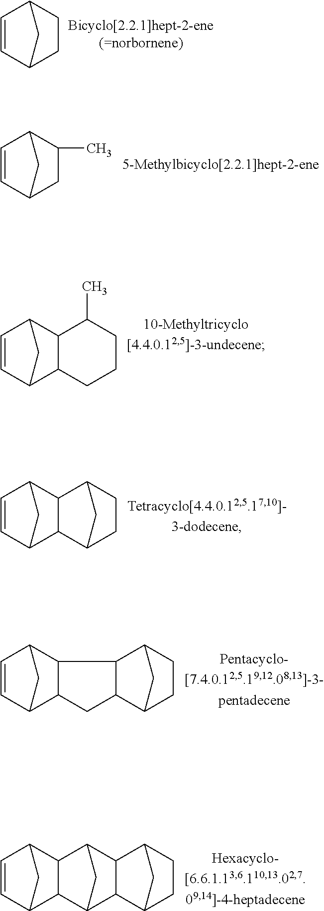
C1=CC2CCC1C2.C1=CC2C(C)CC1C2.C1=CC2C3C(C1C2)CCCC3C.C1=CC2CC1C1C3CCC(C21)C3.C1=CC2CC1C1CC3C4CCC(C3C21)C4.C1=CC2CC1C1C3CC(C21)C1C3C2CCC1C2
